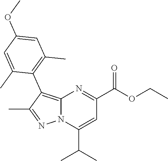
C12=C(C3=C(C)C=C(OC)C=C3C)C(C)=NN1C(C(C)C)=CC(C(OCC)=O)=N2
